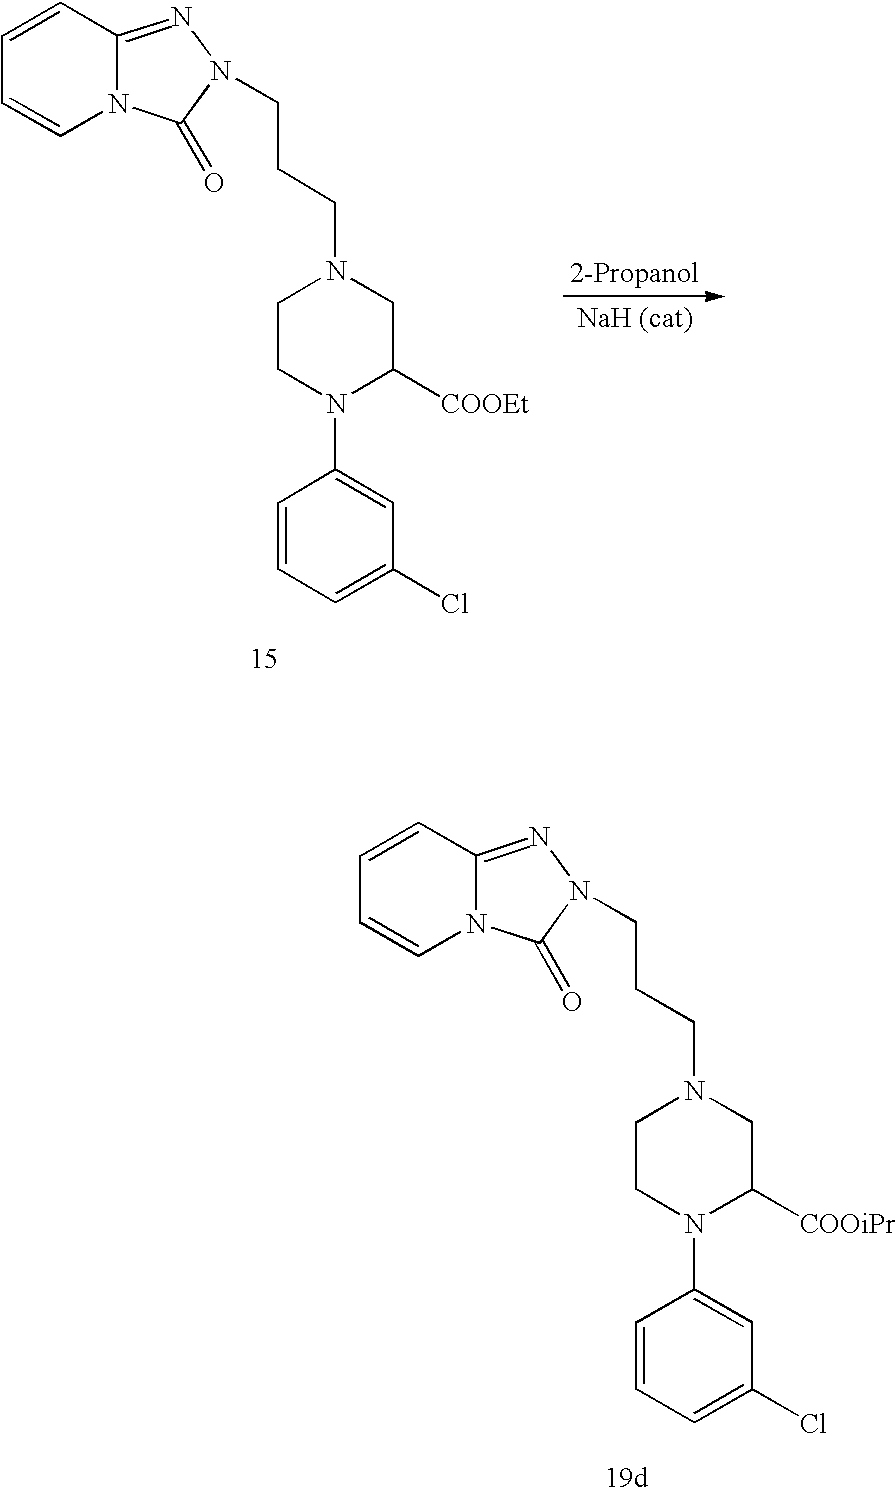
C1CN(C2=CC(Cl)=CC=C2)C([COOEt])CN1CCCN1C(=O)N2C=CC=CC2=N1.C1CN(C2=CC(Cl)=CC=C2)C([COOiPr])CN1CCCN1C(=O)N2C=CC=CC2=N1
